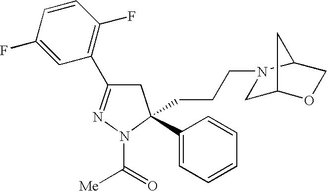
C1C(C2=C(F)C=CC(F)=C2)=NN(C(=O)[Me])C1(C1=CC=CC=C1)CCCN1CC2OCC1C2
